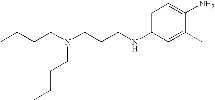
CCCCN(CCCNC1C=C(C)C(N)=CC1)CCCC
